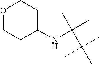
O1CCC(NC(C)(C)C(C)(C)C)CC1
